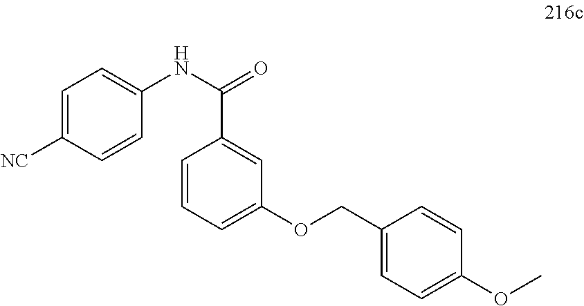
C1=C([NC])C=CC(NC(=O)C2=CC(OCC3=CC=C(OC)C=C3)=CC=C2)=C1
